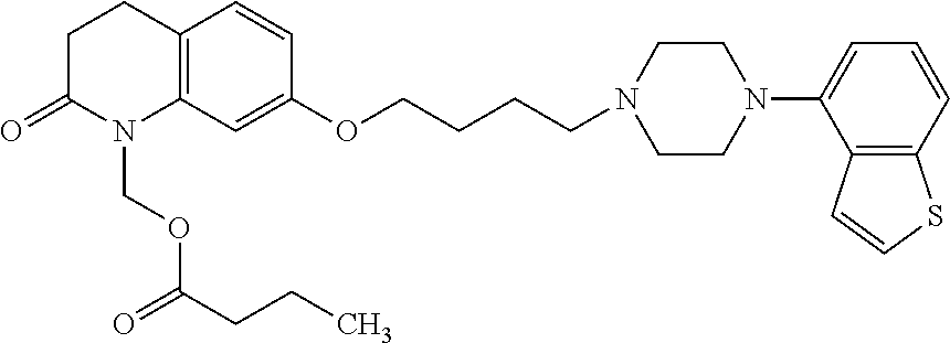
C12=C(C=C(OCCCCN3CCN(C4=CC=CC5=C4C=CS5)CC3)C=C1)N(COC(CCC)=O)C(=O)CC2
